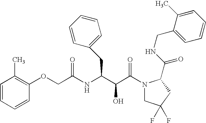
C1=CC(C)=C(OCC(NC(C(C(N2CC(F)(F)CC2C(NCC2=CC=CC=C2C)=O)=O)O)CC2=CC=CC=C2)=O)C=C1
